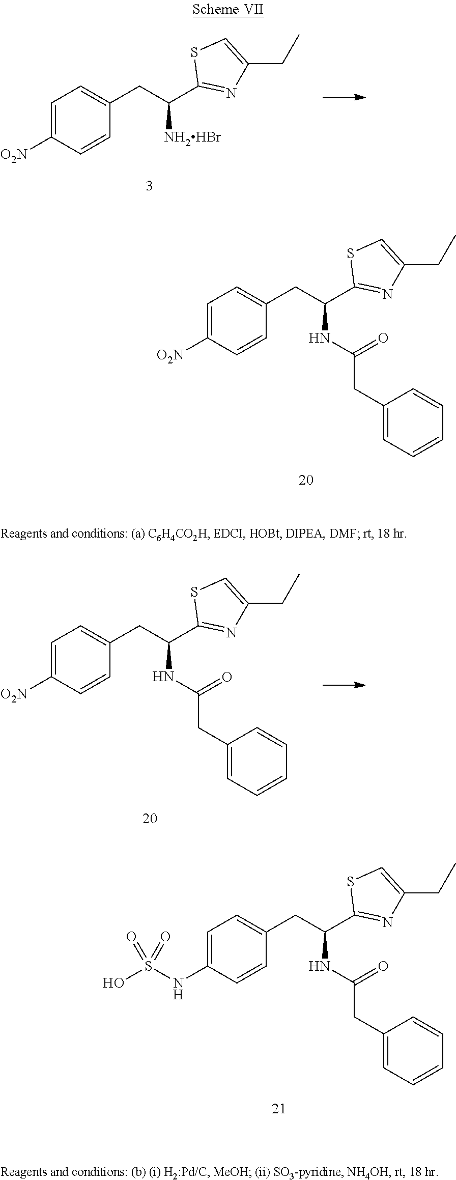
C1=C([O2N])C=CC(CC([NH2HBr])C2=NC(CC)=CS2)=C1.C1=C([O2N])C=CC(CC(NC(=O)CC2=CC=CC=C2)C2=NC(CC)=CS2)=C1.C1=C(NS(O)(=O)=O)C=CC(CC(NC(=O)CC2=CC=CC=C2)C2=NC(CC)=CS2)=C1.C1=C([O2N])C=CC(CC(NC(=O)CC2=CC=CC=C2)C2=NC(CC)=CS2)=C1
